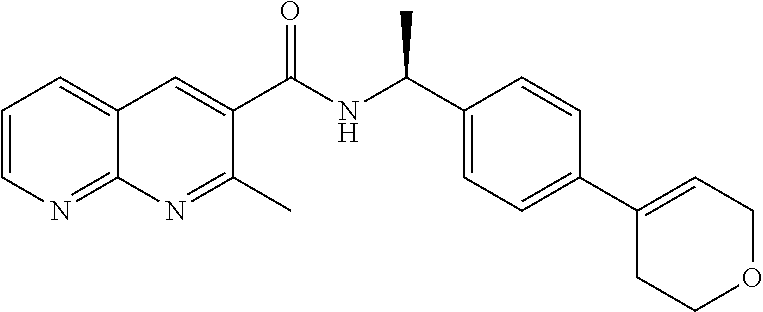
C1=CN=C2C(=C1)C=C(C(NC(C1=CC=C(C3=CCOCC3)C=C1)C)=O)C(C)=N2
